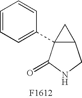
C1=CC=C(C23C(CNC2=O)C3)C=C1
